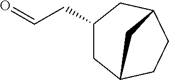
C1(CC=O)CC2CCC(C1)C2
